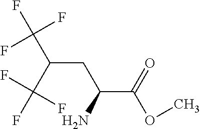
FC(C(C(F)(F)F)CC(C(=O)OC)N)(F)F
